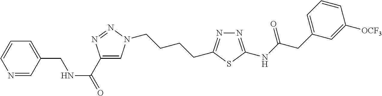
C1(C(NCC2=CC=CN=C2)=O)=CN(CCCCC2=NN=C(NC(CC3=CC=CC([OCF3])=C3)=O)S2)N=N1
